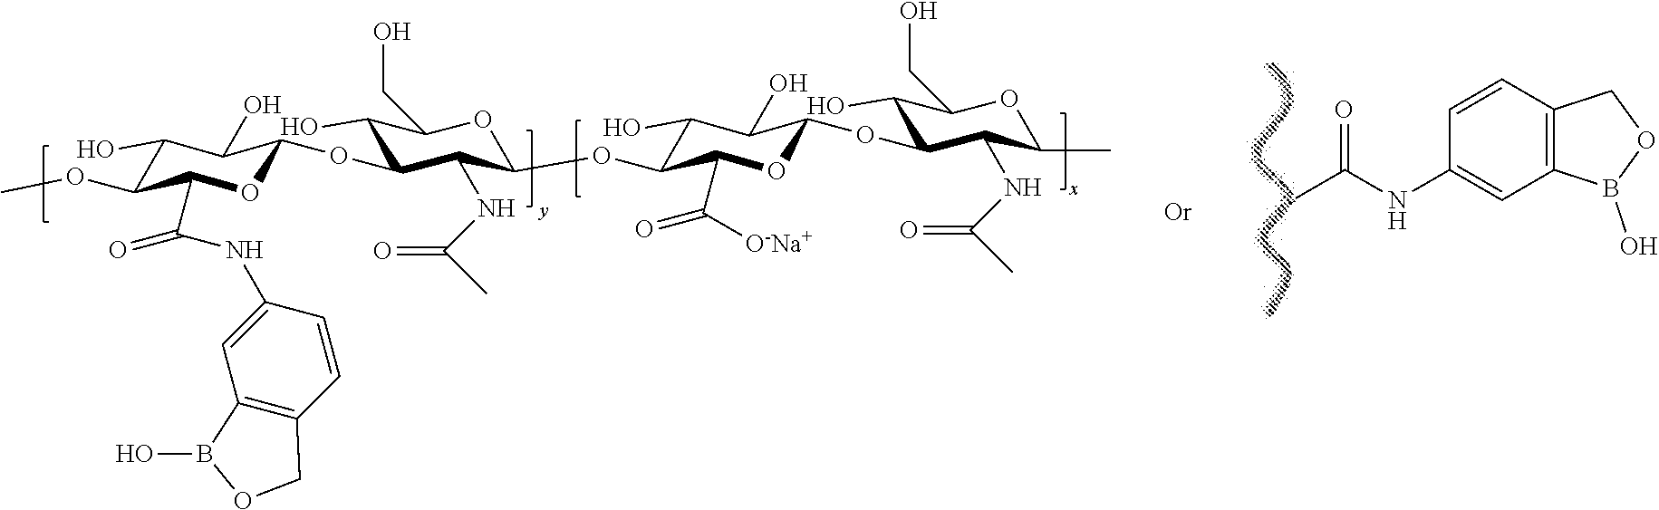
C1(O)C(OC)C(C(NC2=CC3=C(C=C2)COB3O)=O)OC(OC2C(O)C(CO)OC(OC3C(O)C(O)C(OC4C(O)C(CO)OC(C)C4NC(C)=O)OC3C([O-Na+])=O)C2NC(C)=O)C1O.C1(NC(C)=O)=CC2=C(C=C1)COB2O
